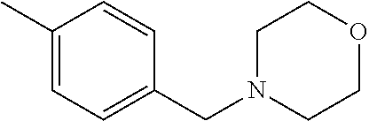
CC1=CC=C(CN2CCOCC2)C=C1
